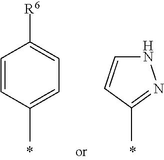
C1=CC(C)=CC=C1[R6].N1C=CC(C)=N1
